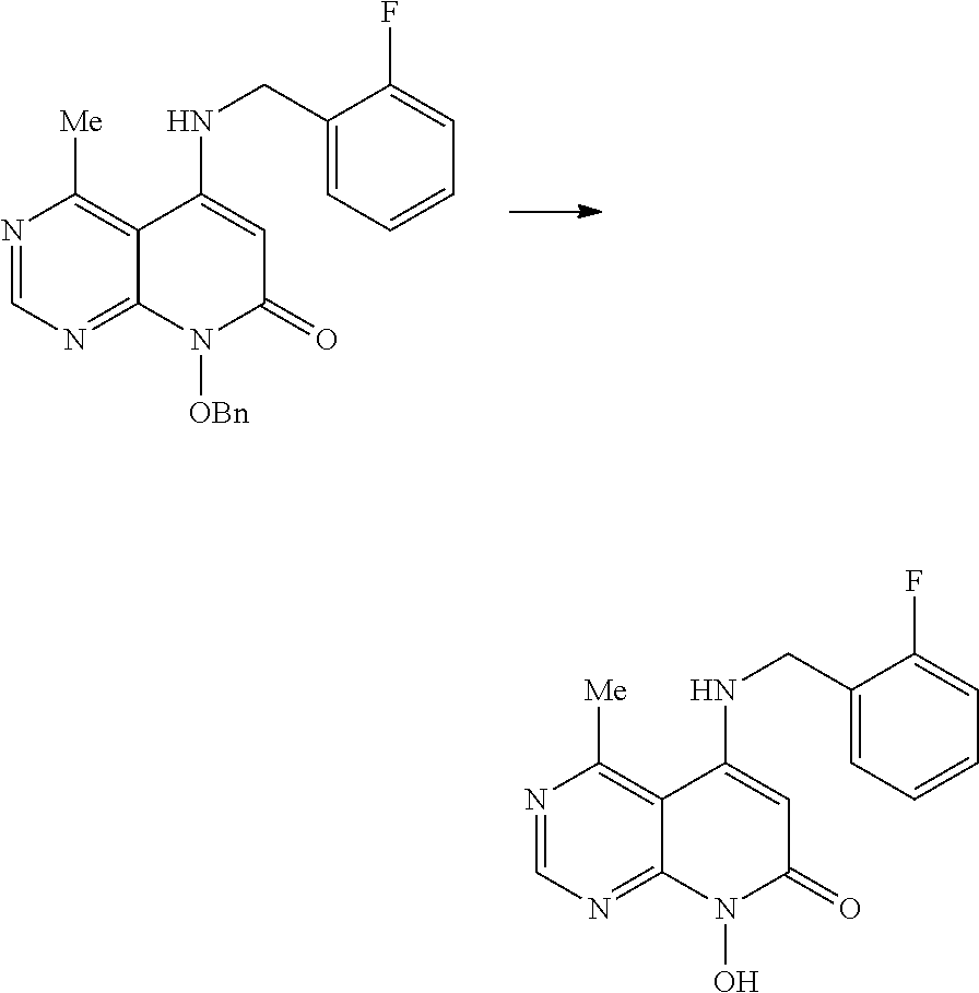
N1=CN=C2C(=C1[Me])C(NCC1=CC=CC=C1F)=CC(=O)N2[OBn].N1=CN=C2C(=C1[Me])C(NCC1=CC=CC=C1F)=CC(=O)N2O
